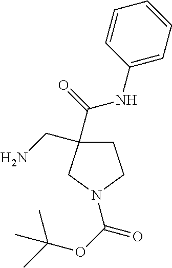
C1C(CN)(C(=O)NC2=CC=CC=C2)CN(C(OC(C)(C)C)=O)C1
